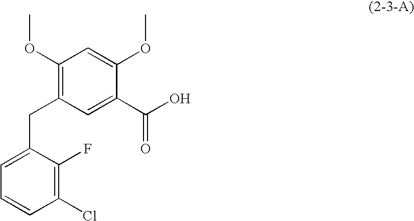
C1(OC)=C(CC2=CC=CC(Cl)=C2F)C=C(C(=O)O)C(OC)=C1
